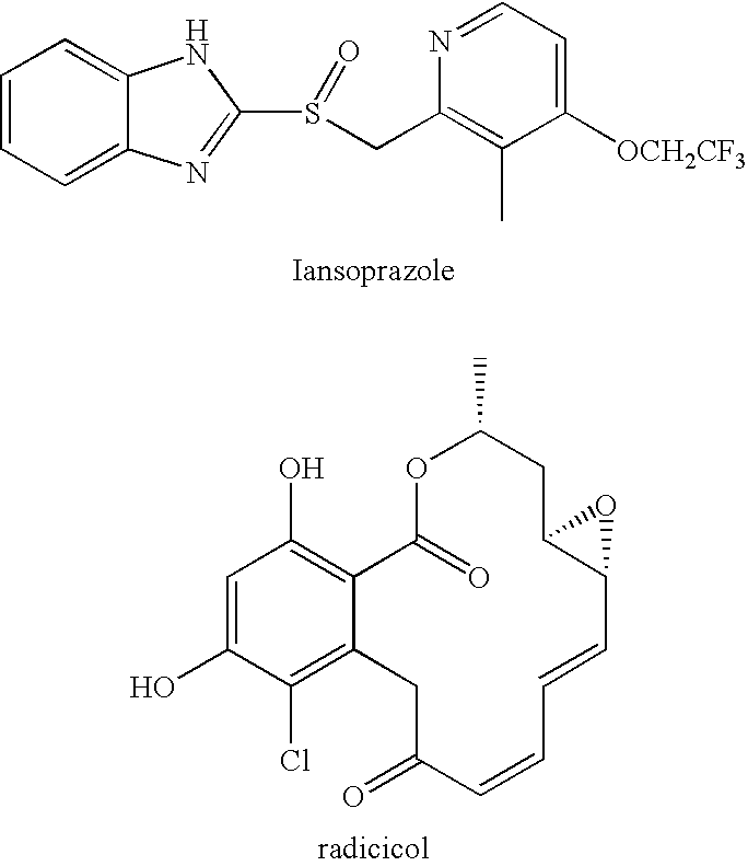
C1=CC=C2C(=C1)NC(S(=O)CC1=C(C)C([OCH2CF3])=CC=N1)=N2.O1C(=O)C2=C(O)C=C(O)C(Cl)=C2CC(=O)C=CC=CC2C(CC1C)O2
